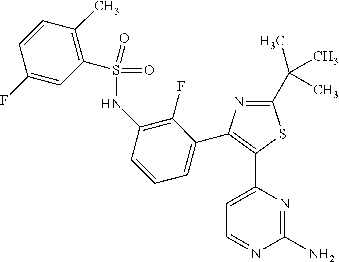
C1(C(C)(C)C)=NC(C2=CC=CC(NS(=O)(=O)C3=C(C)C=CC(F)=C3)=C2F)=C(C2=CC=NC(N)=N2)S1
